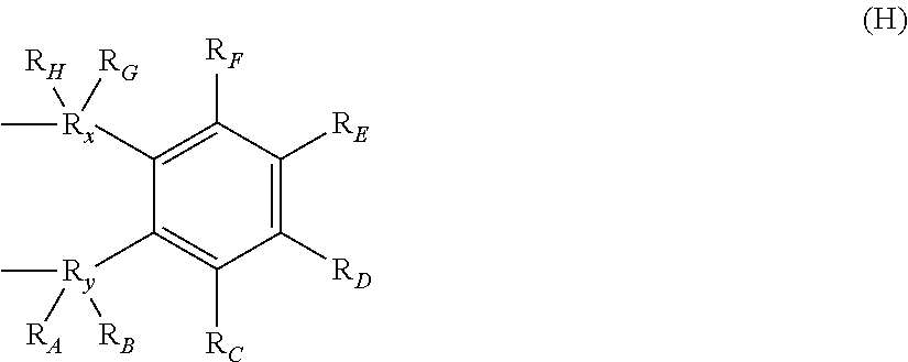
C1([Rx](C)([RH])[RG])=C([RF])C([RE])=C([RD])C([RC])=C1[Ry](C)([RA])[RB]
